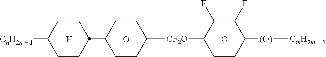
O.O.C1CC([CF2O]C2CCC([(O)][CmH2m + 1])C(F)C2F)CCC1C1CCC([CnH2n + 1])CC1.[H]
